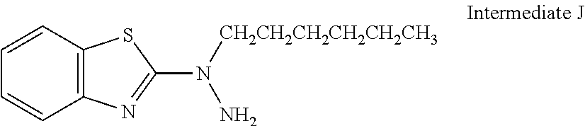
C12=C(C=CC=C1)SC(N([CH2CH2CH2CH2CH2CH3])N)=N2
